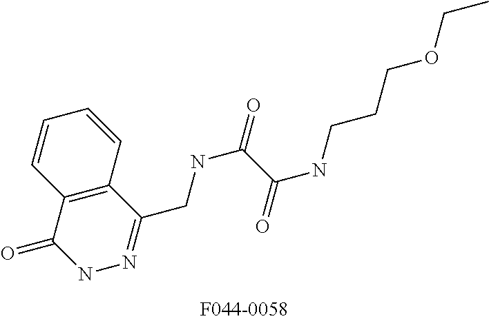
C12=C(C(=O)NN=C1CNC(=O)C(NCCCOCC)=O)C=CC=C2
